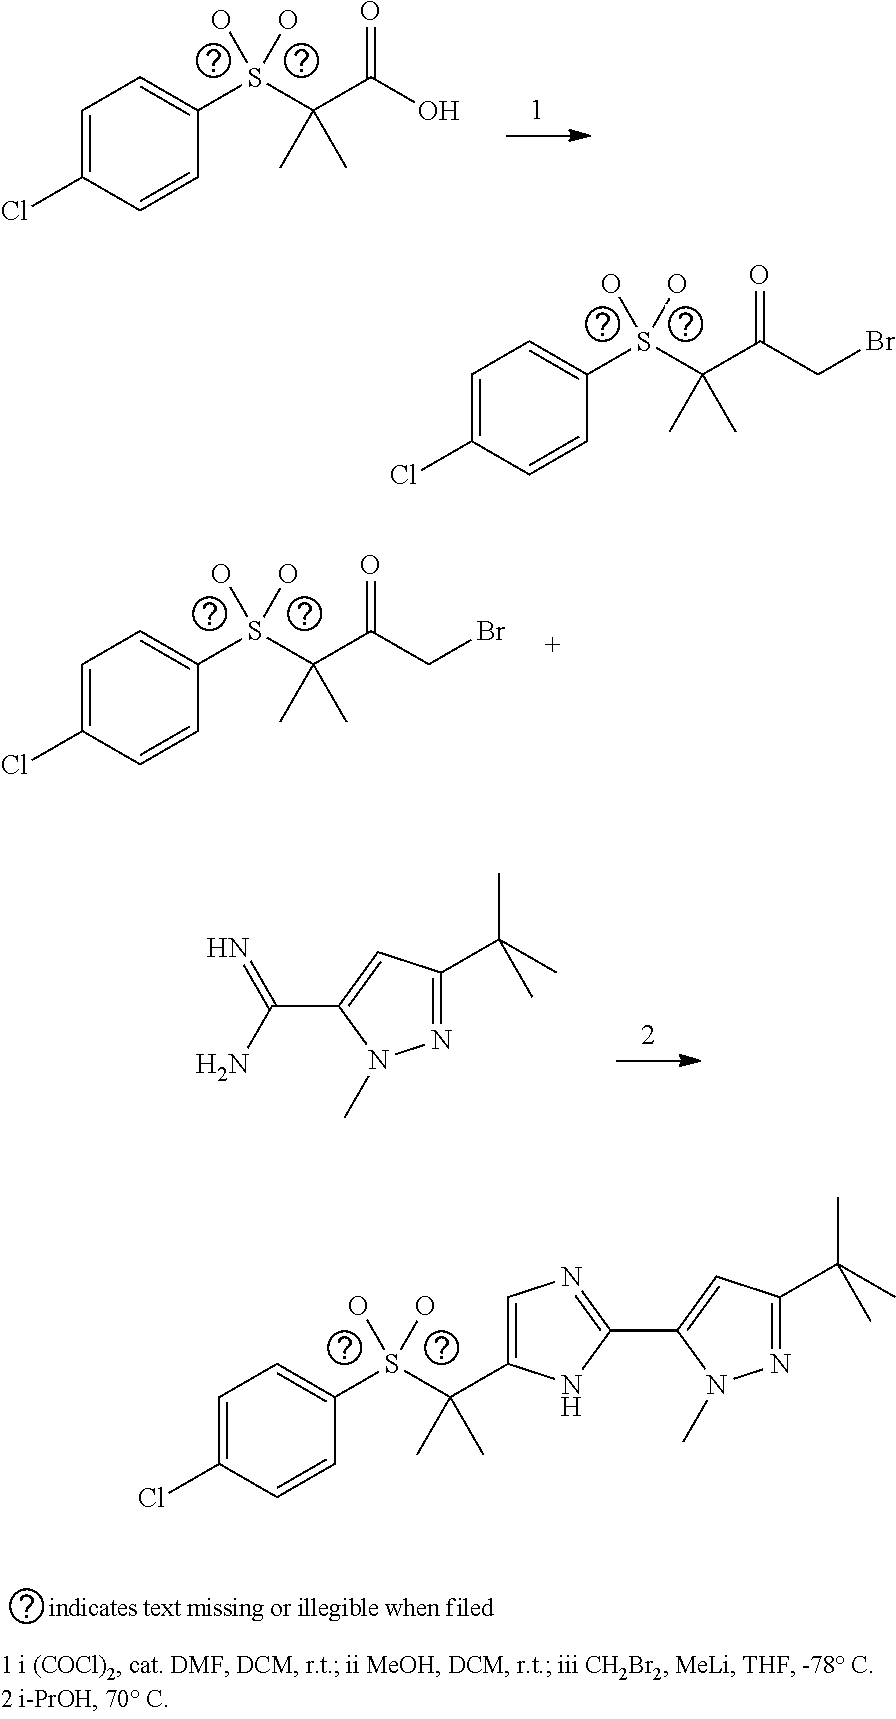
N1=C(C(C)(C)C)C=C(C(=N)N)N1C.C1=C(Cl)C=CC(S(C(C(O)=O)(C)C)(O)O)=C1.C1=C(Cl)C=CC(S(C(C(CBr)=O)(C)C)(O)O)=C1.C1=C(Cl)C=CC(S(C(C(CBr)=O)(C)C)(O)O)=C1.N1=C(C(C)(C)C)C=C(C2=NC=C(C(S(C3=CC=C(Cl)C=C3)(O)O)(C)C)N2)N1C
